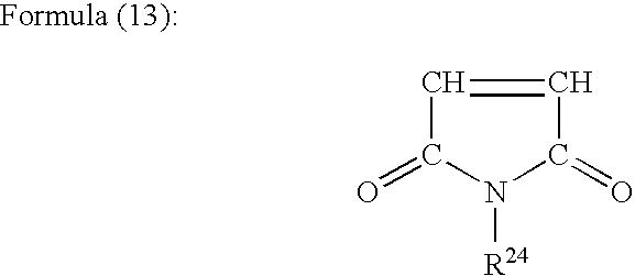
C1=CC(=O)N([R24])C1=O
